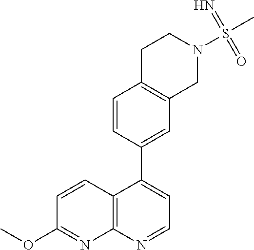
C12=C(N=CC=C1C1=CC3=C(C=C1)CCN(S(C)(=N)=O)C3)N=C(OC)C=C2
